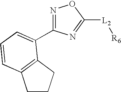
C1CCC2=C1C=CC=C2C1=NOC([L2][R6])=N1
